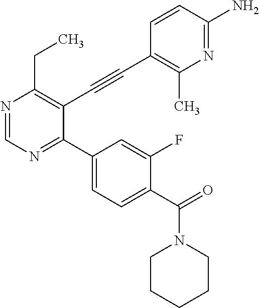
N1=CN=C(C2=CC=C(C(=O)N3CCCCC3)C(F)=C2)C(C#CC2=C(C)N=C(N)C=C2)=C1CC
